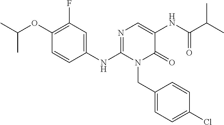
C1(OC(C)C)=C(F)C=C(NC2=NC=C(NC(C(C)C)=O)C(=O)N2CC2=CC=C(Cl)C=C2)C=C1
